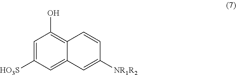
C1=C([HO3S])C=C2C(=C1O)C=CC([NR1R2])=C2
